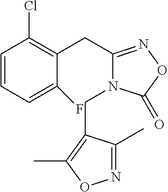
C1=CC=C(F)C(CC2=NOC(=O)N2CC2=C(C)ON=C2C)=C1Cl
